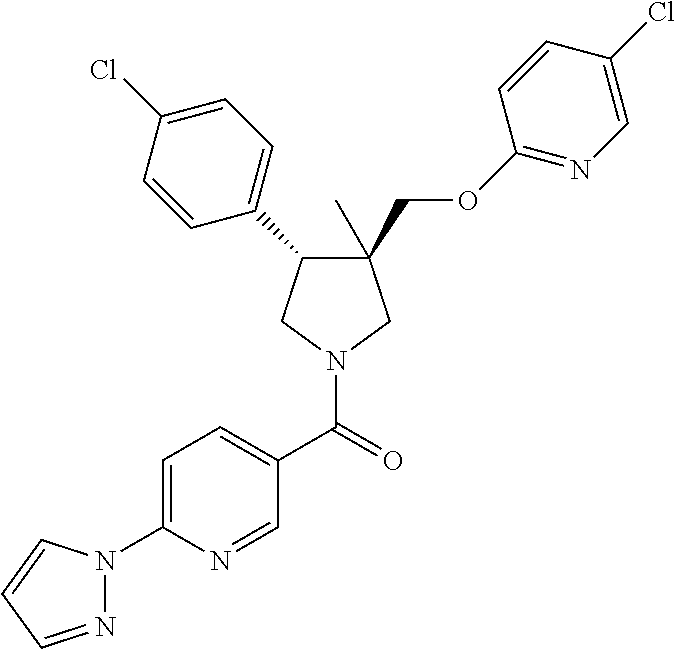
C1(C)(COC2=NC=C(Cl)C=C2)C(C2=CC=C(Cl)C=C2)CN(C(=O)C2=CC=C(N3N=CC=C3)N=C2)C1
